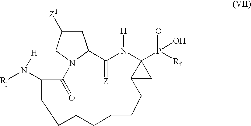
C1C([Z1])CN2C1C(=[Z])N([H])C1(P(=O)([Rf])O)C(C1)CCCCCCCC(N([Rj])[H])C2=O
